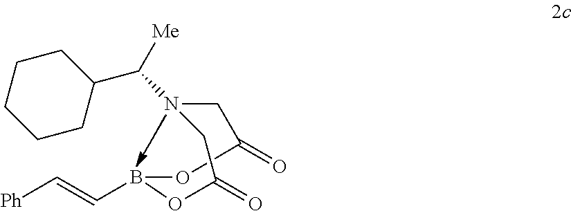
O1B(C=C[Ph])OC(=O)CN(C([Me])C2CCCCC2)CC1=O
